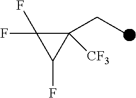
C1(F)(F)C(CC)([CF3])C1F
